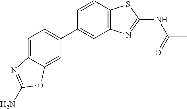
C1=CC2=C(C=C1C1=CC=C3C(=C1)OC(N)=N3)N=C(NC(=O)C)S2
